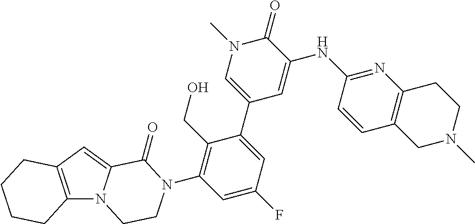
C12=C(C=C3N1CCN(C1=C(CO)C(C4=CN(C)C(=O)C(NC5=NC6=C(C=C5)CN(C)CC6)=C4)=CC(F)=C1)C3=O)CCCC2
